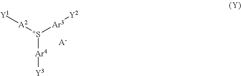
[Ar4]([S+]([A2][Y1])[Ar3][Y2])[Y3].[A-]
